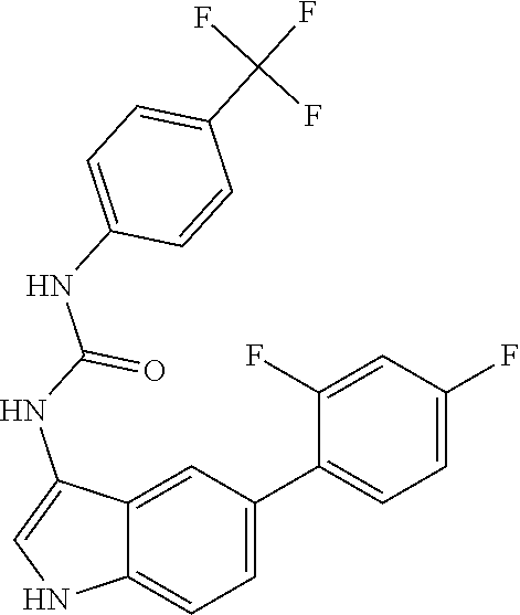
N1C=C(NC(NC2=CC=C(C(F)(F)F)C=C2)=O)C2=CC(C3=CC=C(F)C=C3F)=CC=C12
